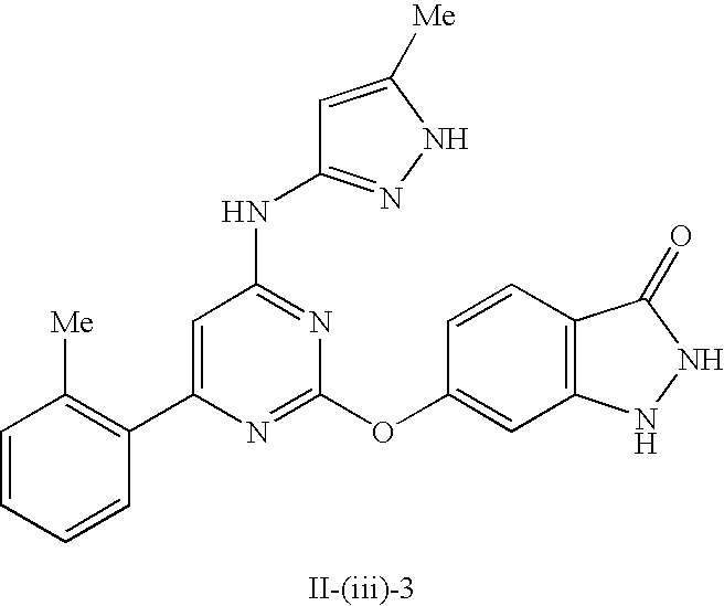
C1=C(C2=C([Me])C=CC=C2)N=C(OC2=CC3=C(C=C2)C(=O)NN3)N=C1NC1=NNC([Me])=C1
